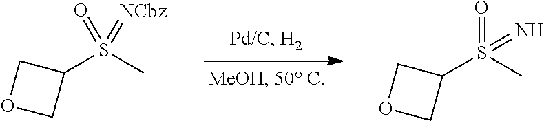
CS(C1COC1)(=O)=N.CS(C1COC1)(=O)=[NCbz]
